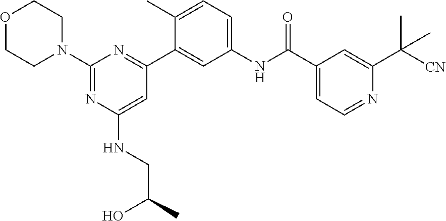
C1(N2CCOCC2)=NC(NCC(O)C)=CC(C2=CC(NC(C3=CC=NC(C([CN])(C)C)=C3)=O)=CC=C2C)=N1
